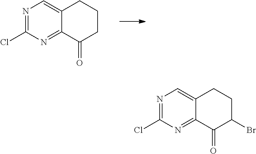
N1=C(Cl)N=C2C(=C1)CCCC2=O.N1=C(Cl)N=C2C(=C1)CCC(Br)C2=O
